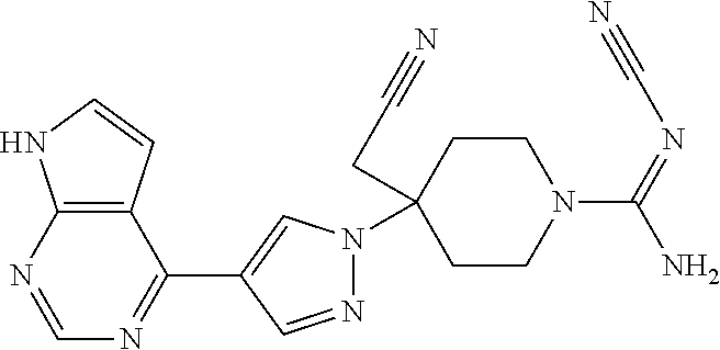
C12=C(N=CN=C1C1=CN(C3(CC#N)CCN(C(N)=NC#N)CC3)N=C1)NC=C2
